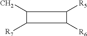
C1(C)C([R7])C([R6])C1[R5]
